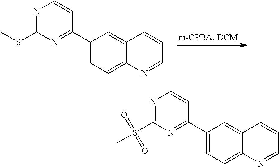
C1(C2=NC(SC)=NC=C2)=CC=C2C(=C1)C=CC=N2.C1(C2=NC(S(C)(=O)=O)=NC=C2)=CC=C2C(=C1)C=CC=N2
